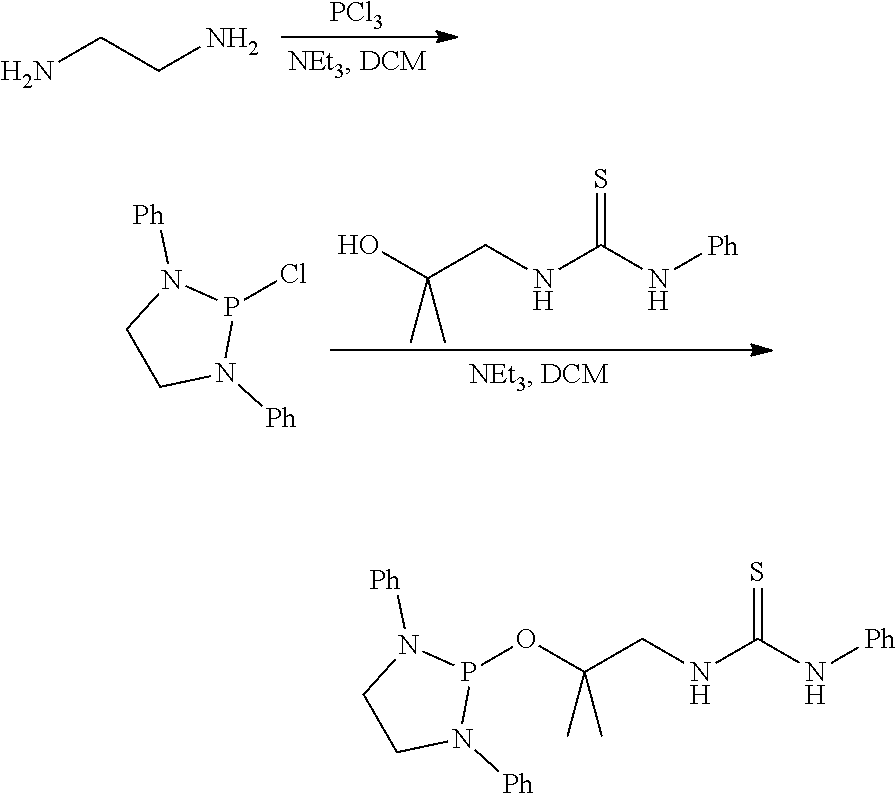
[PCl3].NCCN.OC(CNC(N[Ph])=S)(C)C.P1(Cl)N([Ph])CCN1[Ph].O(C(CNC(N[Ph])=S)(C)C)P1N([Ph])CCN1[Ph]
